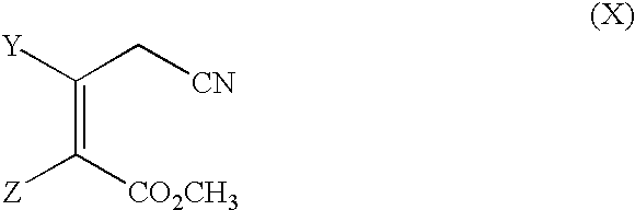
C(=C([CO2CH3])[Z])(C[CN])[Y]
